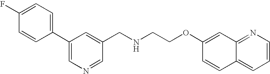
C1=CC(C2=CN=CC(CNCCOC3=CC4=NC=CC=C4C=C3)=C2)=CC=C1F
